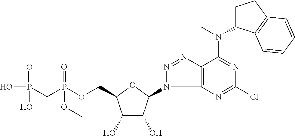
C1(O)C(O)C(N2C3=C(N=N2)C(N(C2CCC4=C2C=CC=C4)C)=NC(Cl)=N3)OC1COP(CP(O)(=O)O)(=O)OC
